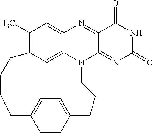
C1(C)=C2C=C3C(=C1)N=C1C(=NC(=O)NC1=O)N3CCCC1=CC=C(C=C1)CCCC2
